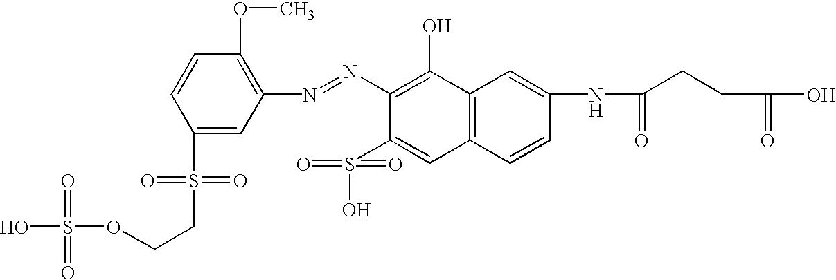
C1(N=NC2=C(O)C3=C(C=C2S(=O)(=O)O)C=CC(NC(CCC(O)=O)=O)=C3)=C(OC)C=CC(S(CCOS(O)(=O)=O)(=O)=O)=C1
